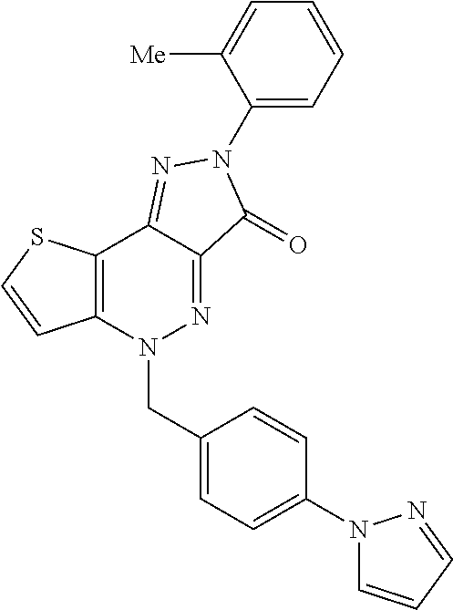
C1(N2C(=O)C3=NN(CC4=CC=C(N5C=CC=N5)C=C4)C4=C(C3=N2)SC=C4)=CC=CC=C1[Me]
